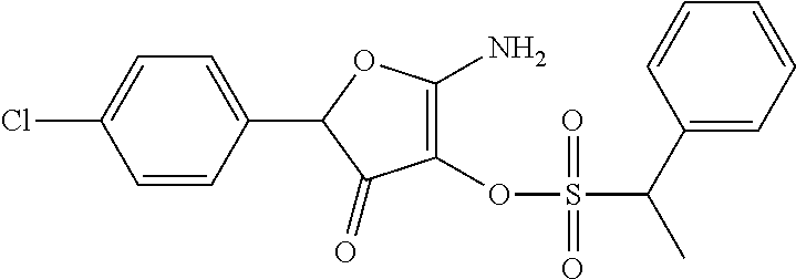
C1(=O)C(OS(C(C2=CC=CC=C2)C)(=O)=O)=C(N)OC1C1=CC=C(Cl)C=C1
